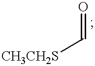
[CH3CH2S]C=O
